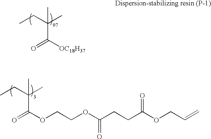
CCC(C)(C)C([OC18H37])=O.CCC(C)(C)C(OCCOC(CCC(OCC=C)=O)=O)=O
